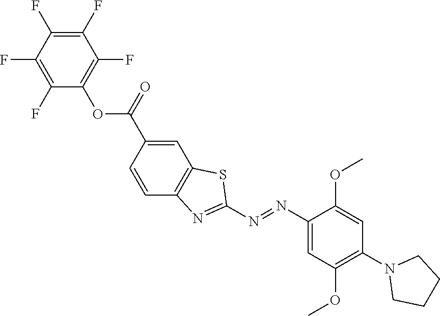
C1=C(C(=O)OC2=C(F)C(F)=C(F)C(F)=C2F)C=CC2=C1SC(N=NC1=CC(OC)=C(N3CCCC3)C=C1OC)=N2
